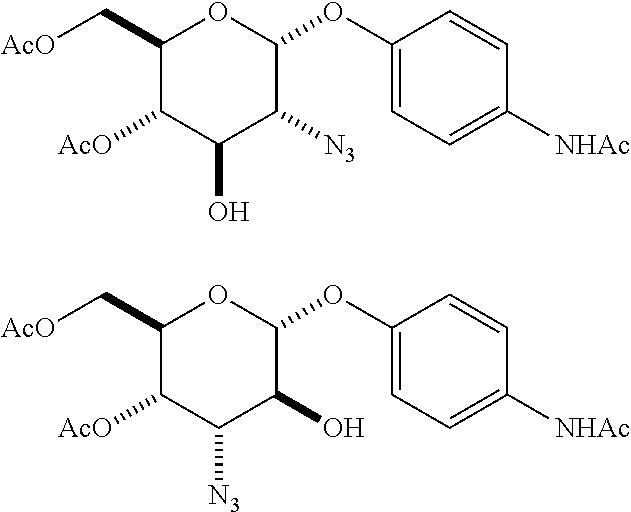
C1(C[AcO])C([AcO])C(O)C([N3])C(OC2=CC=C([NHAc])C=C2)O1.C1(C[AcO])C([AcO])C([N3])C(O)C(OC2=CC=C([NHAc])C=C2)O1
